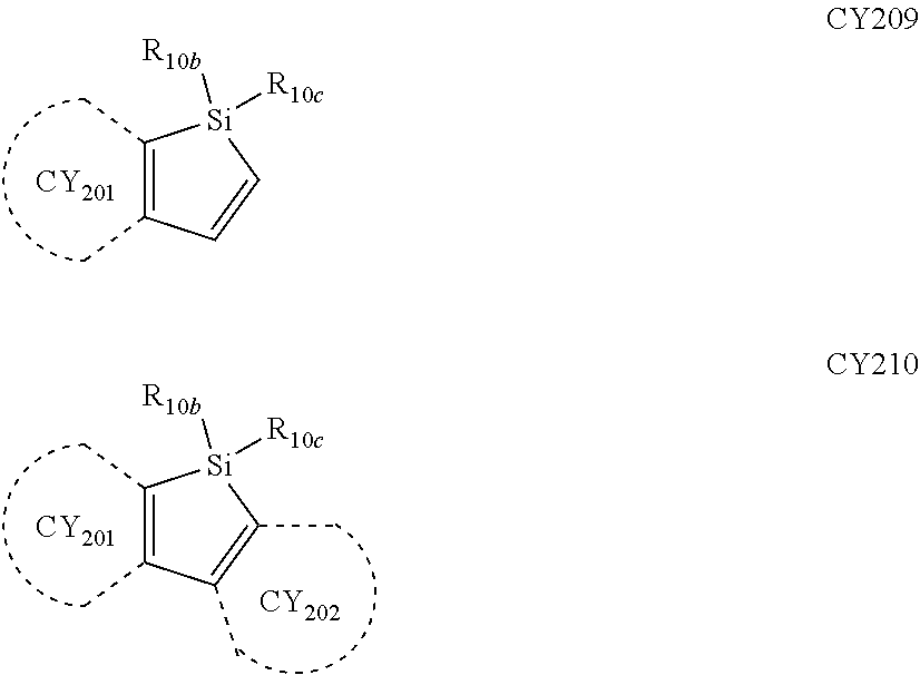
C1(C)=C(C)C=C[Si]1([R10b])[R10c].[CY201].C1(C)=C(C)C(C)=C(C)[Si]1([R10b])[R10c].[CY201].[CY202]
